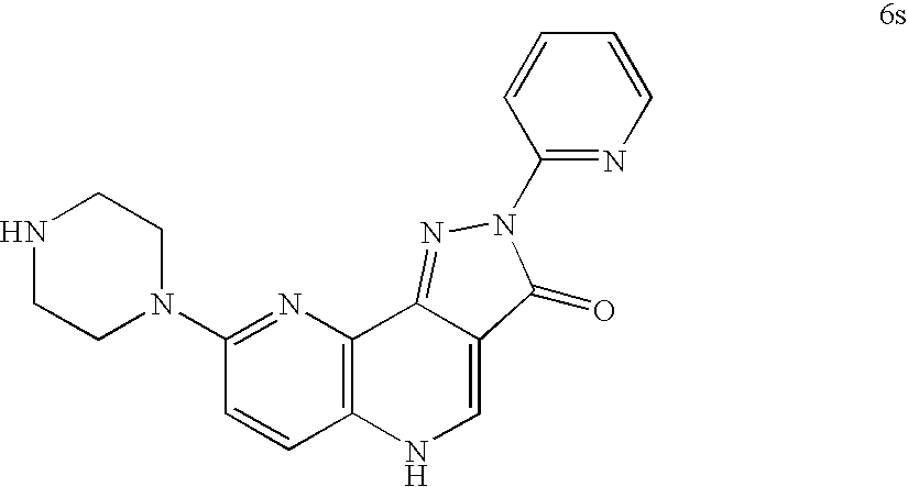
N1=C(N2CCNCC2)C=CC2=C1C1=NN(C3=NC=CC=C3)C(=O)C1=CN2
